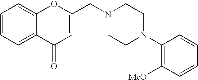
C1=CC=C2C(=C1)OC(CN1CCN(C3=C([MeO])C=CC=C3)CC1)=CC2=O
